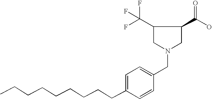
C1=C(CCCCCCCCC)C=CC(CN2CC(C(O)=O)C(C(F)(F)F)C2)=C1
